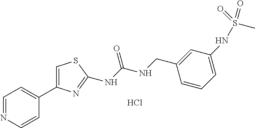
C1=NC=CC(C2=CSC(NC(NCC3=CC(NS(=O)(=O)C)=CC=C3)=O)=N2)=C1.Cl
